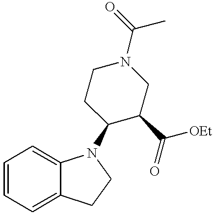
C1=CC=C2C(=C1)N(C1C(C([OEt])=O)CN(C(=O)C)CC1)CC2
